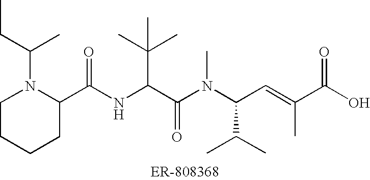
C1CCCC(C(NC(C(N(C(C=C(C)C(O)=O)C(C)C)C)=O)C(C)(C)C)=O)N1C(C)CC
